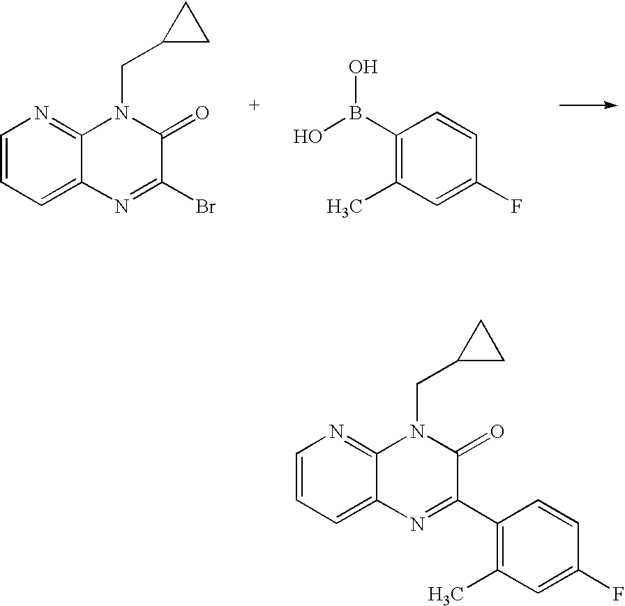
C1=CC=C2C(=N1)N(CC1CC1)C(=O)C(Br)=N2.OB(C1=C(C)C=C(F)C=C1)O.C1=CC=C2C(=N1)N(CC1CC1)C(=O)C(C1=C(C)C=C(F)C=C1)=N2
